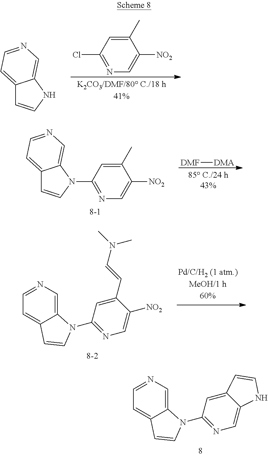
C12=CC=NC=C1NC=C2.C1(C)=CC(Cl)=NC=C1[NO2].C12=CC=NC=C1N(C1=NC=C([NO2])C(C)=C1)C=C2.[DMF][DMA].C12=CN=CC=C1C=CN2C1=NC=C([NO2])C(C=CN(C)C)=C1.C12=CN=CC=C1C=CN2C1=NC=C2C(=C1)C=CN2
